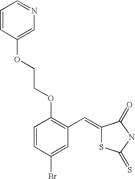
C1=CC(OCCOC2=C(C=C3SC(=S)NC3=O)C=C(Br)C=C2)=CN=C1
